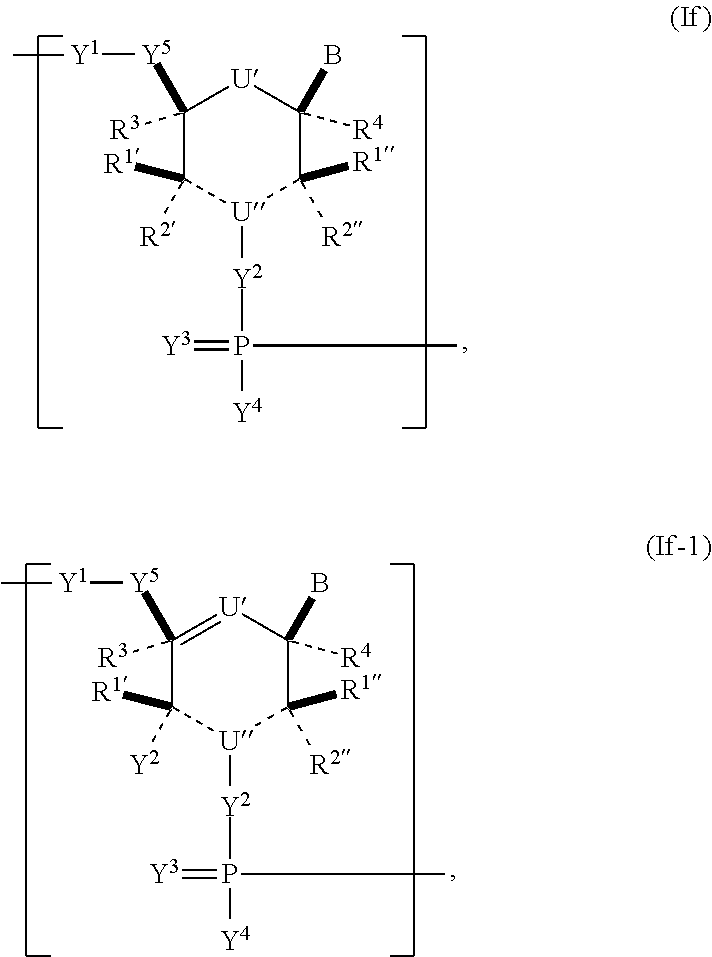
C1([Y5][Y1]C)([R3])C([R1])([R2])[U]([Y2]P([Y4])(=[Y3])C)C([R1])([R2])C(B)([R4])[U]1.C1([Y5][Y1]C)([R3])=[U]C(B)([R4])C([R1])([R2])[U]([Y2]P([Y4])(=[Y3])C)C1([R1])[Y2]
